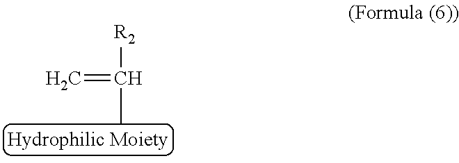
C([R2])(C)=C
